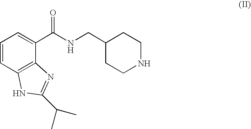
C1=CC2=C(C(C(NCC3CCNCC3)=O)=C1)N=C(C(C)C)N2
